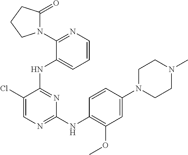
C1N(C2=CC(OC)=C(NC3=NC=C(Cl)C(NC4=CC=CN=C4N4C(=O)CCC4)=N3)C=C2)CCN(C)C1
